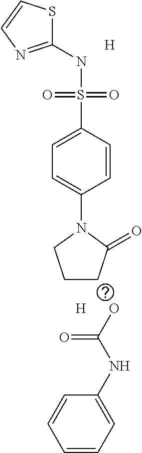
C1(NS(C2=CC=C(N3CCCC3=O)C=C2)(=O)=O)=NC=CS1.[H].[H].OC(=O)NC1=CC=CC=C1
